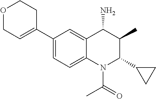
O1CC=C(C2=CC=C3C(=C2)C(N)C(C)C(C2CC2)N3C(=O)C)CC1
